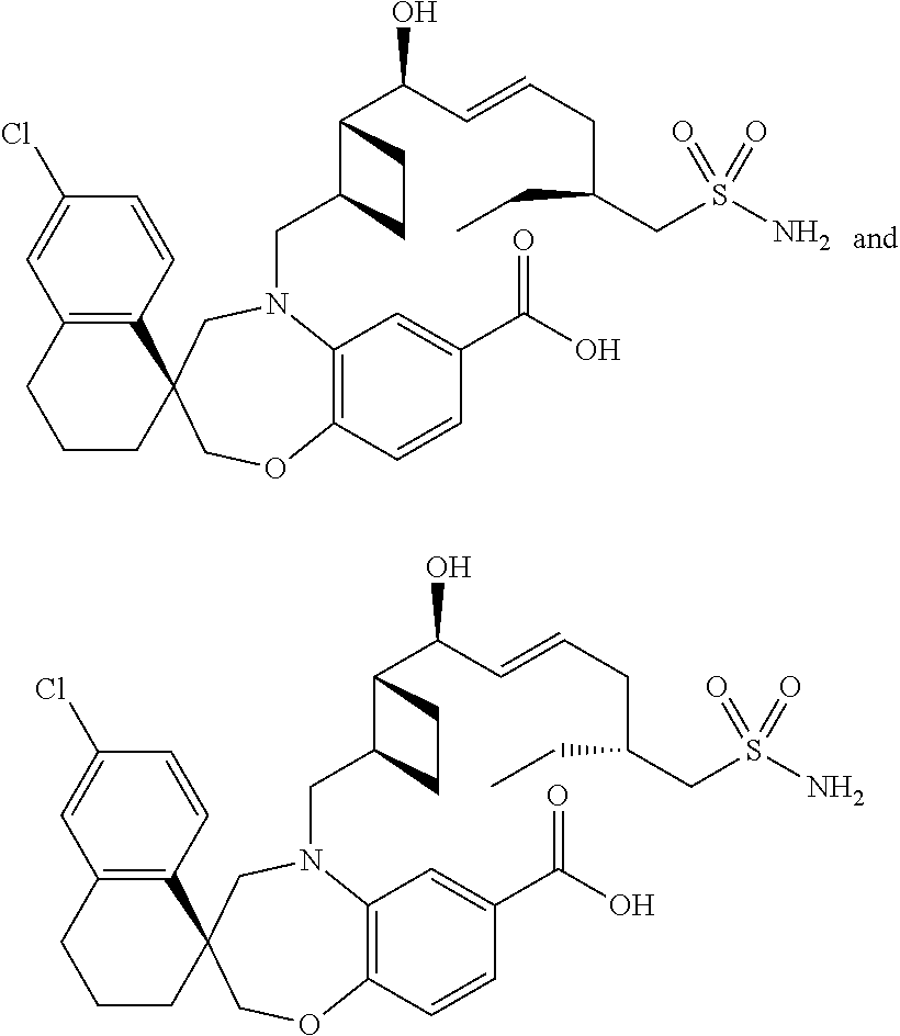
C1(Cl)=CC2=C(C=C1)C1(CCC2)COC2=C(N(CC3C(C(O)C=CCC(CS(N)(=O)=O)CC)CC3)C1)C=C(C(O)=O)C=C2.C1(Cl)=CC2=C(C=C1)C1(CCC2)COC2=C(N(CC3C(C(O)C=CCC(CS(N)(=O)=O)CC)CC3)C1)C=C(C(O)=O)C=C2
